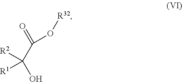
OC(C(O[R32])=O)([R2])[R1]
